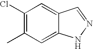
C1=C2C(=CC(C)=C1Cl)NN=C2
